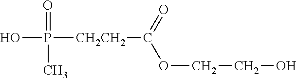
OP(=O)(C)[CH2CH2]C(=O)OCCO
